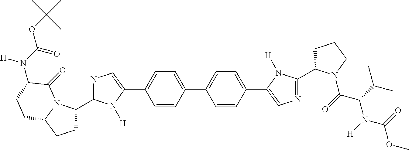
C1=CC(C2=CC=C(C3=CN=C(C4CCCN4C(=O)C(C(C)C)N(C(OC)=O)[H])N3[H])C=C2)=CC=C1C1=CN=C(C2CCC3N2C(=O)C(N(C(OC(C)(C)C)=O)[H])CC3)N1[H]
